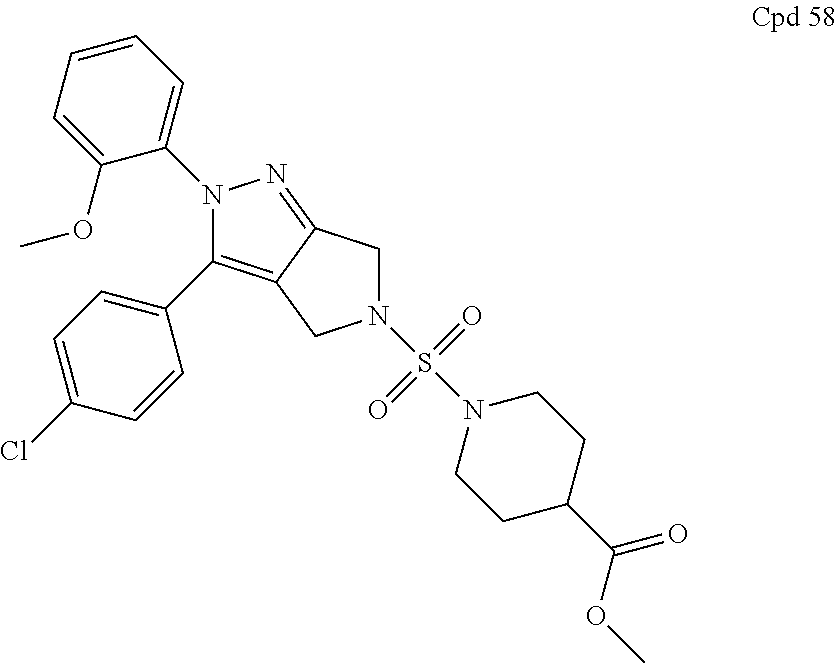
N1(C2=CC=CC=C2OC)C(C2=CC=C(Cl)C=C2)=C2C(=N1)CN(S(N1CCC(C(=O)OC)CC1)(=O)=O)C2
